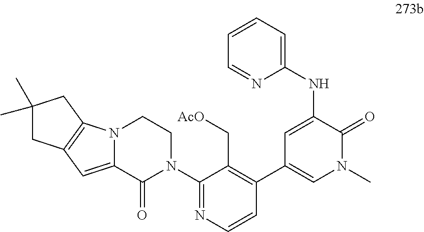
C1(NC2=CC=CC=N2)=CC(C2=C(C[AcO])C(N3CCN4C(=CC5=C4CC(C)(C)C5)C3=O)=NC=C2)=CN(C)C1=O
